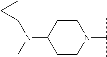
N1(C(C)C)CCC(N(C2CC2)C)CC1
